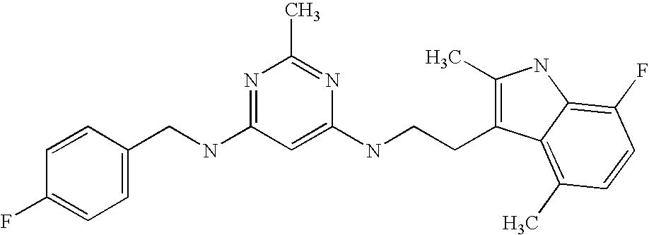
C1=CC(CNC2=NC(C)=NC(NCCC3=C(C)NC4=C(F)C=CC(C)=C34)=C2)=CC=C1F
